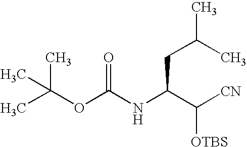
C(OC(NC(C([CN])[OTBS])CC(C)C)=O)(C)(C)C
